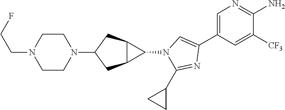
C1=C(C2=CN(C3C4C3CC(N3CCN(CCF)CC3)C4)C(C3CC3)=N2)C=C([CF3])C(N)=N1
